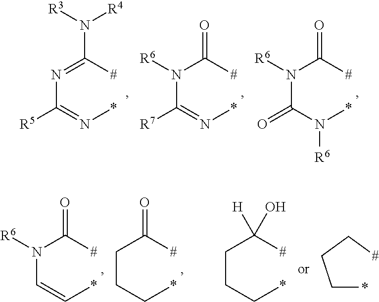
N(C(=N*)[R5])=C([#])N([R3])[R4].N(C(=N*)[R7])(C([#])=O)[R6].N(C(N(*)[R6])=O)(C([#])=O)[R6].N(C=C*)(C([#])=O)[R6].C(CC*)C([#])=O.C(CC*)C([#])(O)[H].C(*)CC[#]
